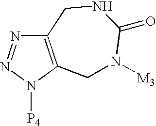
C12=C(N([P4])N=N1)CN([M3])C(=O)NC2
